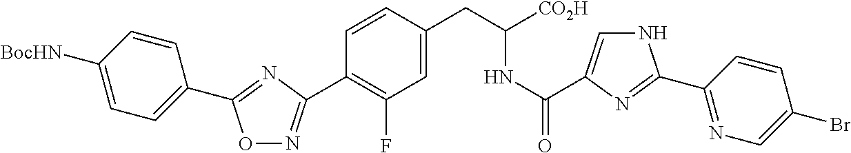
O1N=C(C2=C(F)C=C(CC(NC(=O)C3=CNC(C4=NC=C(Br)C=C4)=N3)[CO2H])C=C2)N=C1C1=CC=C([BocHN])C=C1
